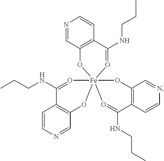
C12=C(C(NCCC)=O[Fe]34(O1)(OC1=C(C=CN=C1)C(NCCC)=O3)OC1=C(C=CN=C1)C(NCCC)=O4)C=CN=C2
